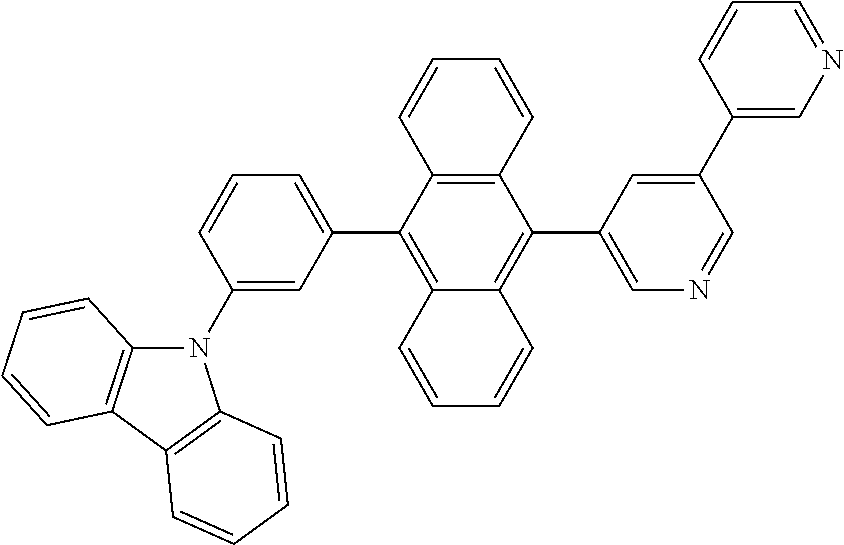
C1=CC2=C(C=C1)C(C1=CC=CC(N3C4=C(C5=C3C=CC=C5)C=CC=C4)=C1)=C1C(=C2C2=CN=CC(C3=CN=CC=C3)=C2)C=CC=C1
